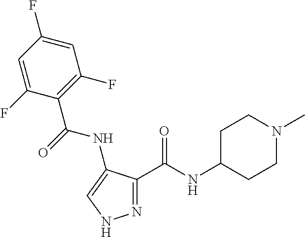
N1=C(C(NC2CCN(C)CC2)=O)C(NC(C2=C(F)C=C(F)C=C2F)=O)=CN1
